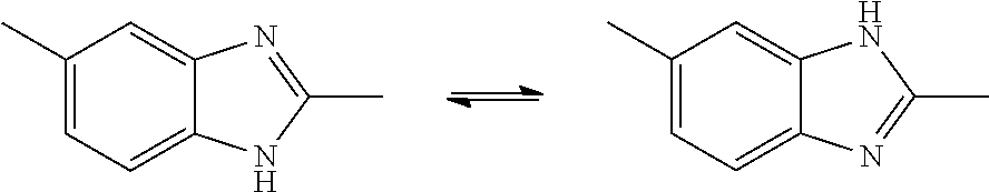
C1(C)=CC=C2C(=C1)N=C(C)N2.C1=C(C)C=C2C(=C1)N=C(C)N2
